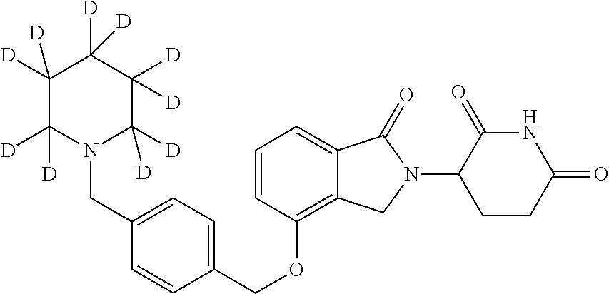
C1([D])([D])C([D])([D])N(CC2=CC=C(COC3=C4C(=CC=C3)C(=O)N(C3C(=O)NC(=O)CC3)C4)C=C2)C([D])([D])C([D])([D])C1([D])[D]
